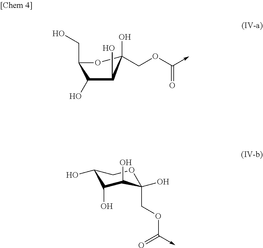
C(=O)(OCC1(O)OC(CO)C(O)C1O)->C.C1(O)C(O)C(O)C(O)(COC(=O)->C)OC1
